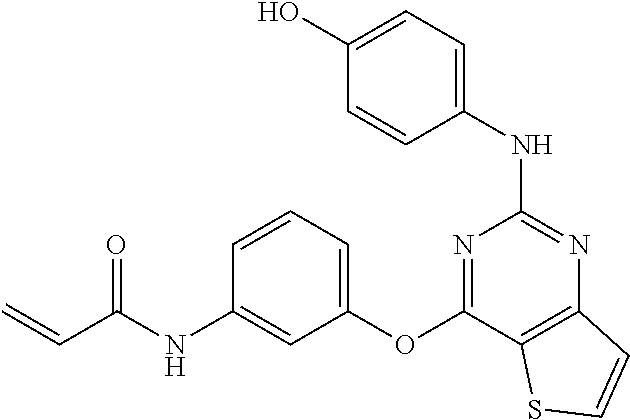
OC1=CC=C(NC2=NC3=C(C(OC4=CC=CC(NC(C=C)=O)=C4)=N2)SC=C3)C=C1
